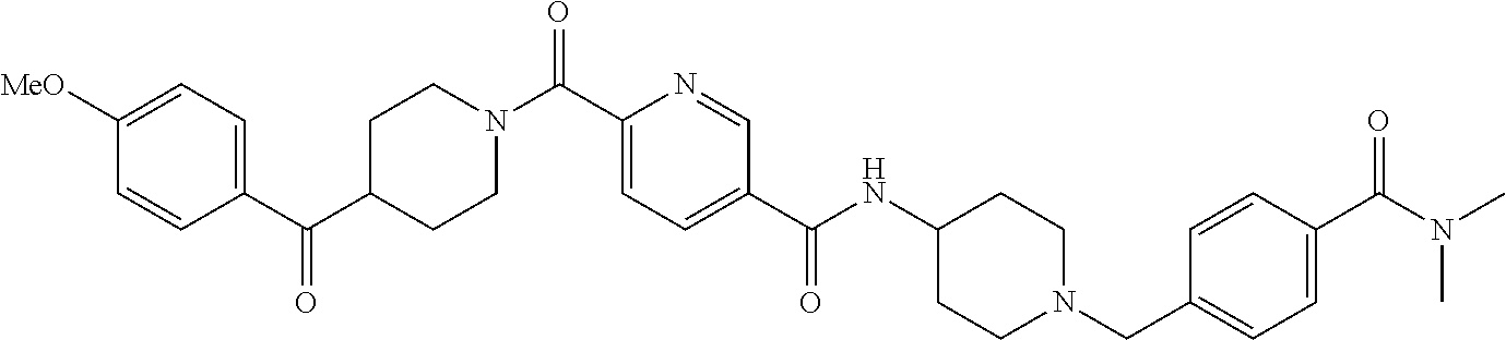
C1([MeO])=CC=C(C(C2CCN(C(C3=CC=C(C(NC4CCN(CC5=CC=C(C(=O)N(C)C)C=C5)CC4)=O)C=N3)=O)CC2)=O)C=C1
